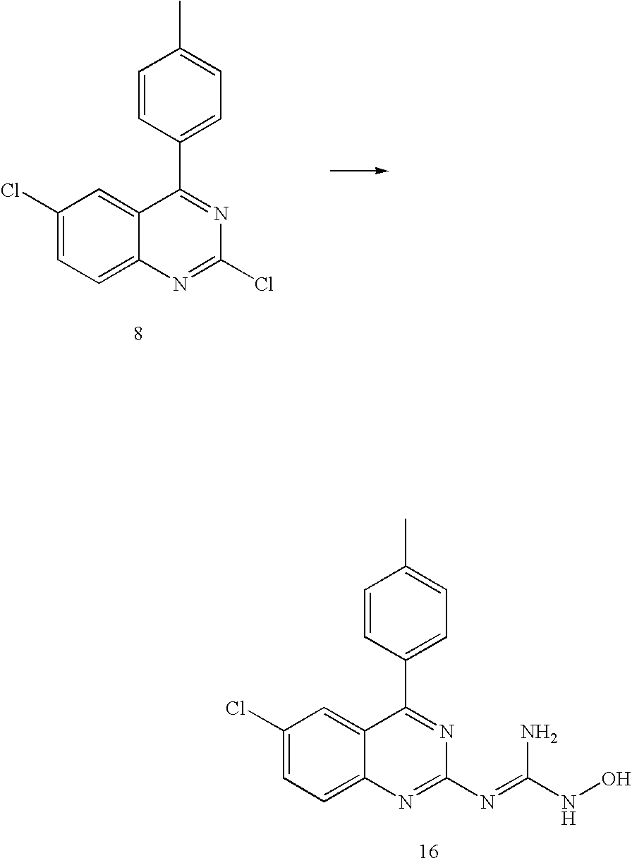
C1(Cl)=CC=C2C(=C1)C(C1=CC=C(C)C=C1)=NC(Cl)=N2.C1(Cl)=CC=C2C(=C1)C(C1=CC=C(C)C=C1)=NC(N=C(NO)N)=N2
